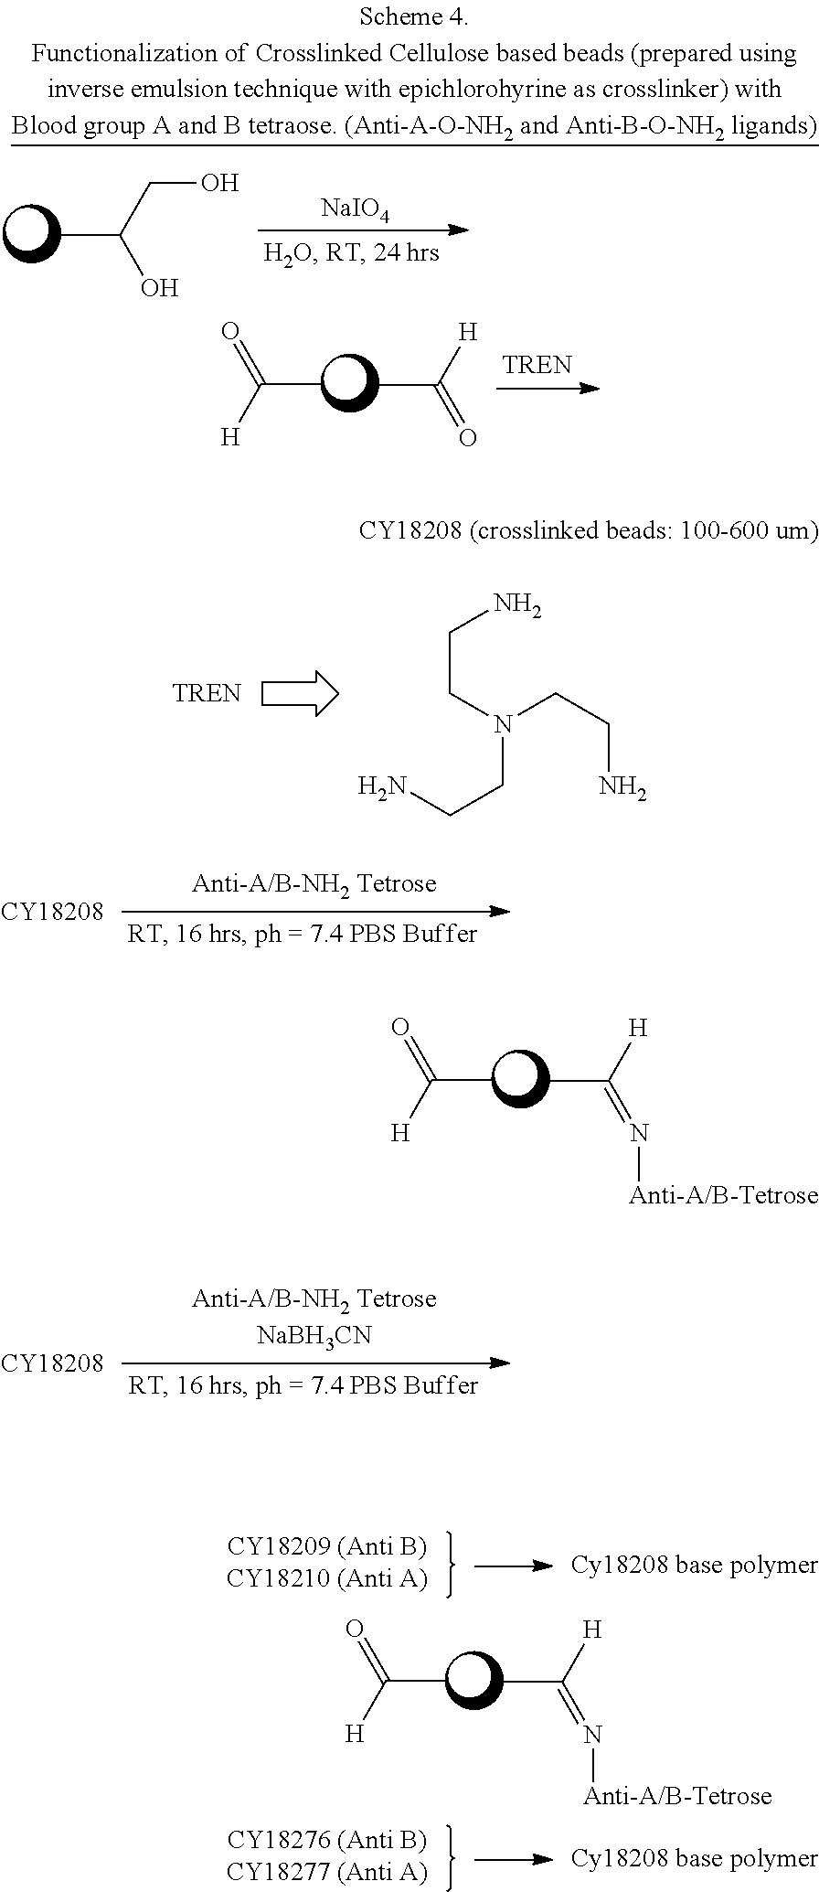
CC([H])=N[Anti-A/B-Tetrose].CC([H])=O.CC(CO)O.[NaIO4].C(CN(CCN)CCN)N.CC([H])=N[Anti-A/B-Tetrose].CC([H])=O.CC([H])=O.CC([H])=O
